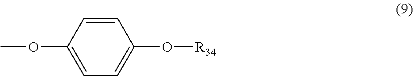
C1=C(OC)C=CC(O[R34])=C1
